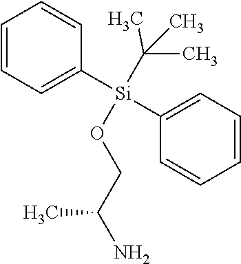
C1=CC=C([Si](C2=CC=CC=C2)(C(C)(C)C)OCC(N)C)C=C1
